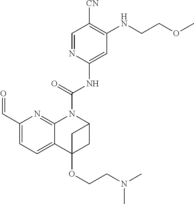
C(NC1=CC(NCCOC)=C([CN])C=N1)(=O)N1C2=NC(C=O)=CC=C2C2(OCCN(C)C)CC1C2
